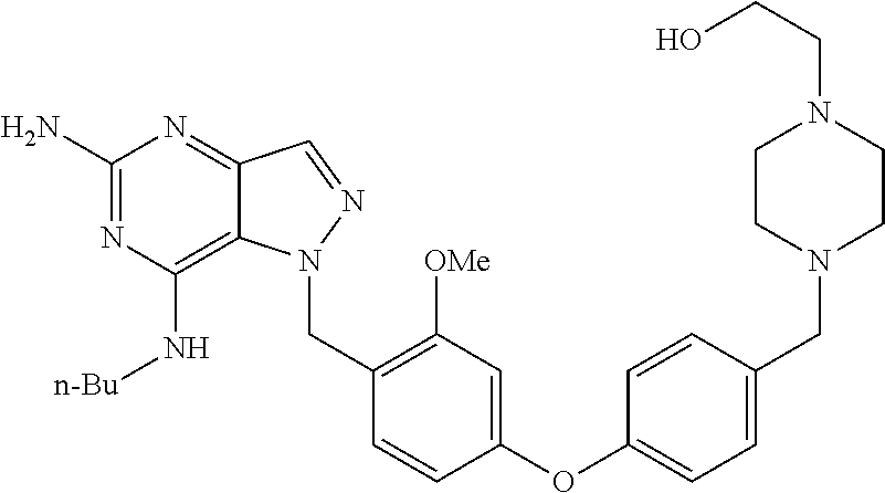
C1(N)=NC(N[n-Bu])=C2C(=N1)C=NN2CC1=C([OMe])C=C(OC2=CC=C(CN3CCN(CCO)CC3)C=C2)C=C1
